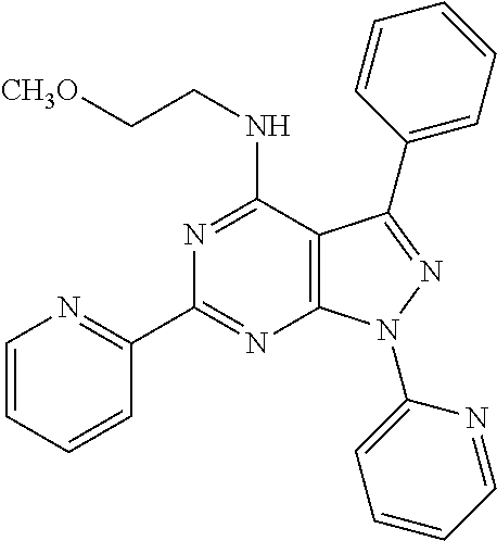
N1=C(NCC[CH3O])C2=C(N=C1C1=NC=CC=C1)N(C1=CC=CC=N1)N=C2C1=CC=CC=C1
